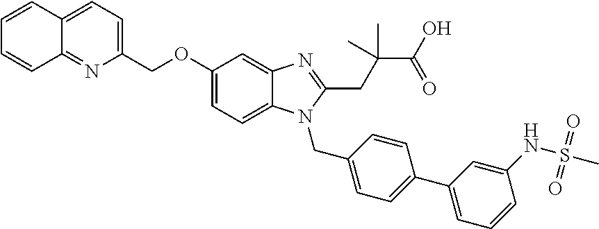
C1(COC2=CC=C3C(=C2)N=C(CC(C(O)=O)(C)C)N3CC2=CC=C(C3=CC=CC(NS(C)(=O)=O)=C3)C=C2)=CC=C2C(=N1)C=CC=C2
